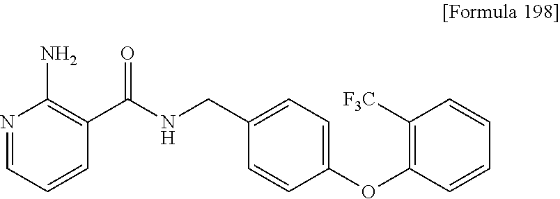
N1=CC=CC(C(NCC2=CC=C(OC3=C([F3C])C=CC=C3)C=C2)=O)=C1N
